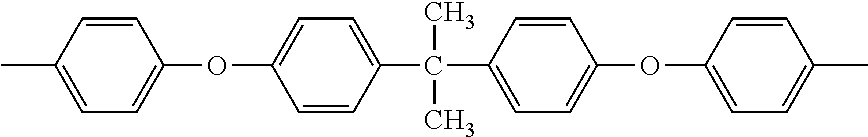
C1(C)=CC=C(OC2=CC=C(C(C3=CC=C(OC4=CC=C(C)C=C4)C=C3)(C)C)C=C2)C=C1
